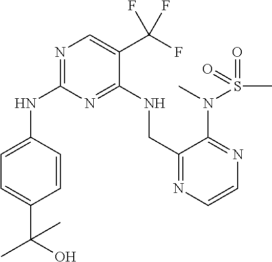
N(C1=NC=C(C(F)(F)F)C(NCC2=NC=CN=C2N(S(=O)(C)=O)C)=N1)C1=CC=C(C(O)(C)C)C=C1
